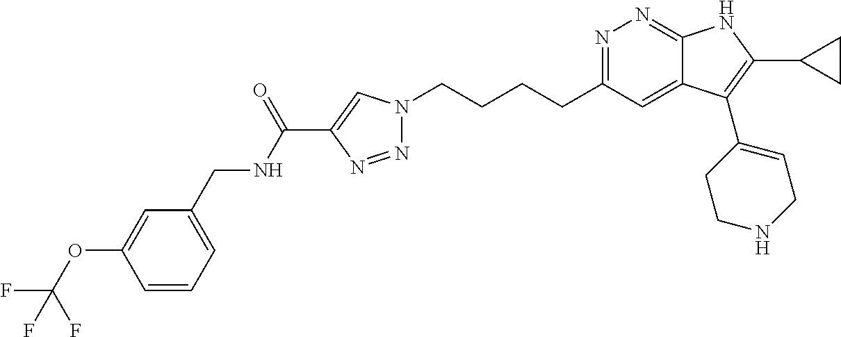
N1=C(CCCCN2N=NC(C(NCC3=CC=CC(OC(F)(F)F)=C3)=O)=C2)C=C2C(=N1)NC(C1CC1)=C2C1=CCNCC1
